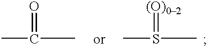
O=C(C)C.[(O)02]=S(C)C
